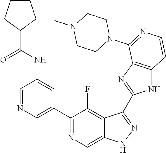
C1=NC=C(C2=NC=C3C(=C2F)C(C2=NC4=C(N2)C=CN=C4N2CCN(C)CC2)=NN3)C=C1NC(C1CCCC1)=O
